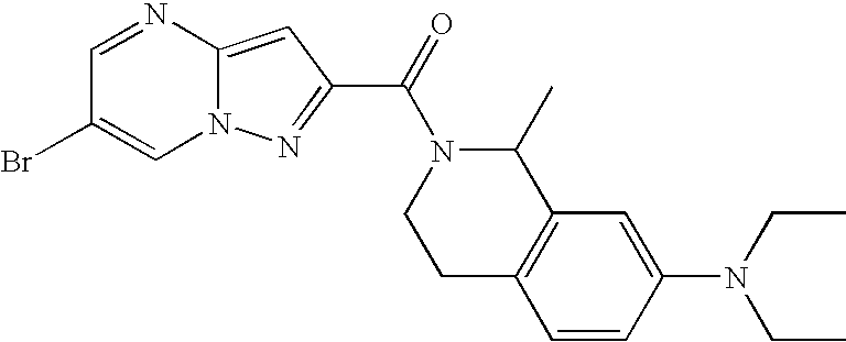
C1=NC2=CC(C(=O)N3CCC4=C(C3C)C=C(N(CC)CC)C=C4)=NN2C=C1Br
